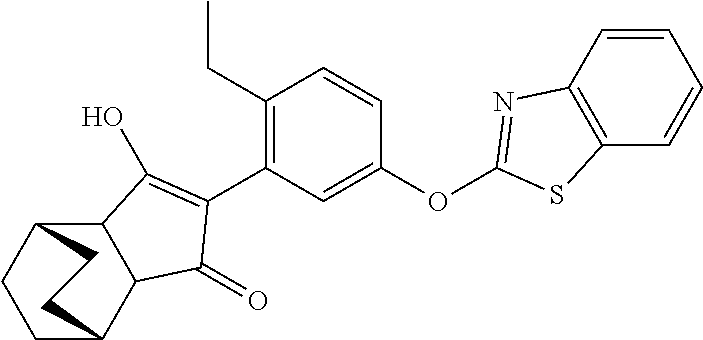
C12C(C3CCC1CC3)C(=O)C(C1=C(CC)C=CC(OC3=NC4=C(C=CC=C4)S3)=C1)=C2O
